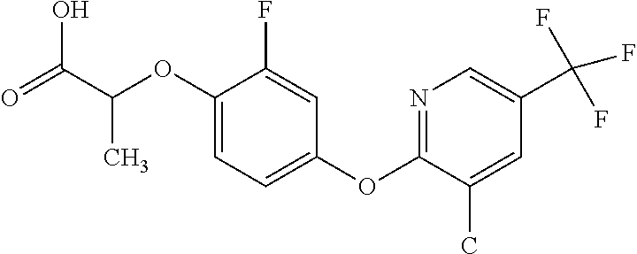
O=C(C(OC1=CC=C(OC2=NC=C(C(F)(F)F)C=C2C)C=C1F)C)O
